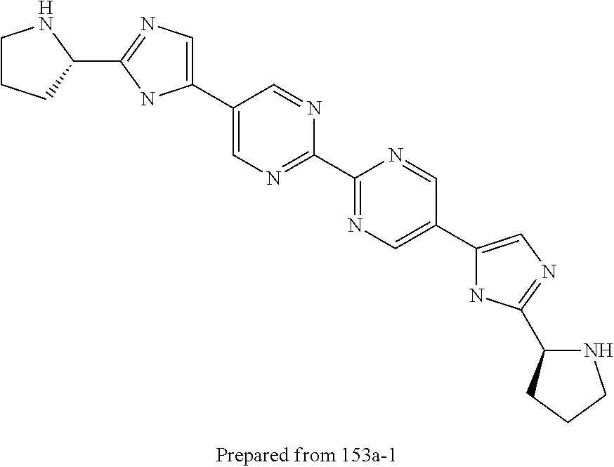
C1CCC(C2=NC=C(C3=CN=C(C4=NC=C(C5=CN=C(C6NCCC6)N5)C=N4)N=C3)N2)N1
